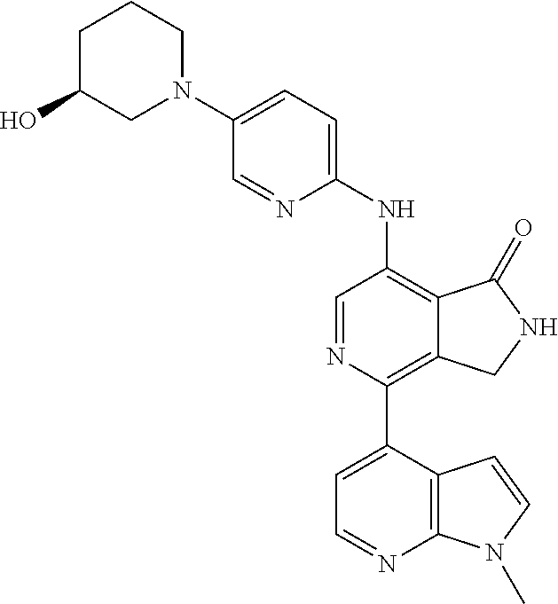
N1(C2=CC=C(NC3=C4C(=C(C5=CC=NC6=C5C=CN6C)N=C3)CNC4=O)N=C2)CCCC(O)C1
